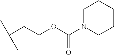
C(C(C)C)COC(=O)N1CCCCC1
